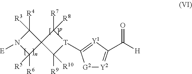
[E]N1C([R6])([R5])C2(C1([R4])[R3])C([R9])([R10])[T](C1=[Y1]C(C([H])=O)=[Y2][G2]1)C2([R7])[R8]
